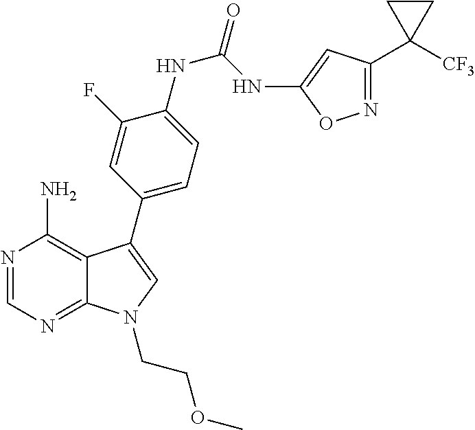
N1=CN=C2C(=C1N)C(C1=CC=C(NC(NC3=CC(C4([CF3])CC4)=NO3)=O)C(F)=C1)=CN2CCOC
